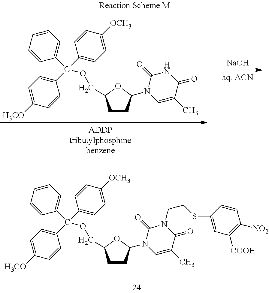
C1=CC=CC(C(OCC2CCC(N3C=C(C)C(=O)NC3=O)O2)(C2=CC=C([OCH3])C=C2)C2=CC=C([H3CO])C=C2)=C1.[NaOH].C1=CC=CC(C(OCC2CCC(N3C=C(C)C(=O)N(CCSC4=CC([COOH])=C([NO2])C=C4)C3=O)O2)(C2=CC=C([OCH3])C=C2)C2=CC=C([H3CO])C=C2)=C1
